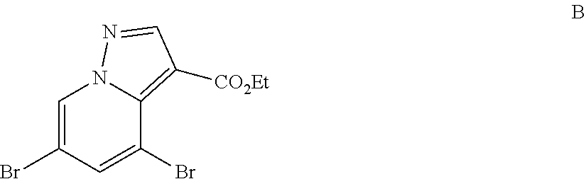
C1=C(Br)C=C(Br)C2=C([CO2Et])C=NN12
